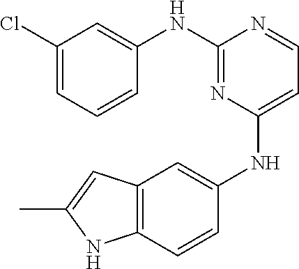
C1(Cl)=CC=CC(NC2=NC(NC3=CC4=C(C=C3)NC(C)=C4)=CC=N2)=C1
